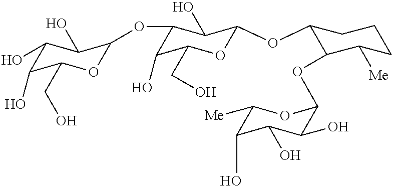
C1(O)C(CO)OC(OC2C(OC3C(O)C(O)C(O)C([Me])O3)C([Me])CCC2)C(O)C1OC1OC(CO)C(O)C(O)C1O
